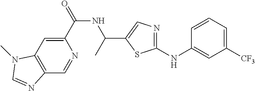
C1(C(=O)NC(C)C2=CN=C(NC3=CC([CF3])=CC=C3)S2)=CC2=C(C=N1)N=CN2C
